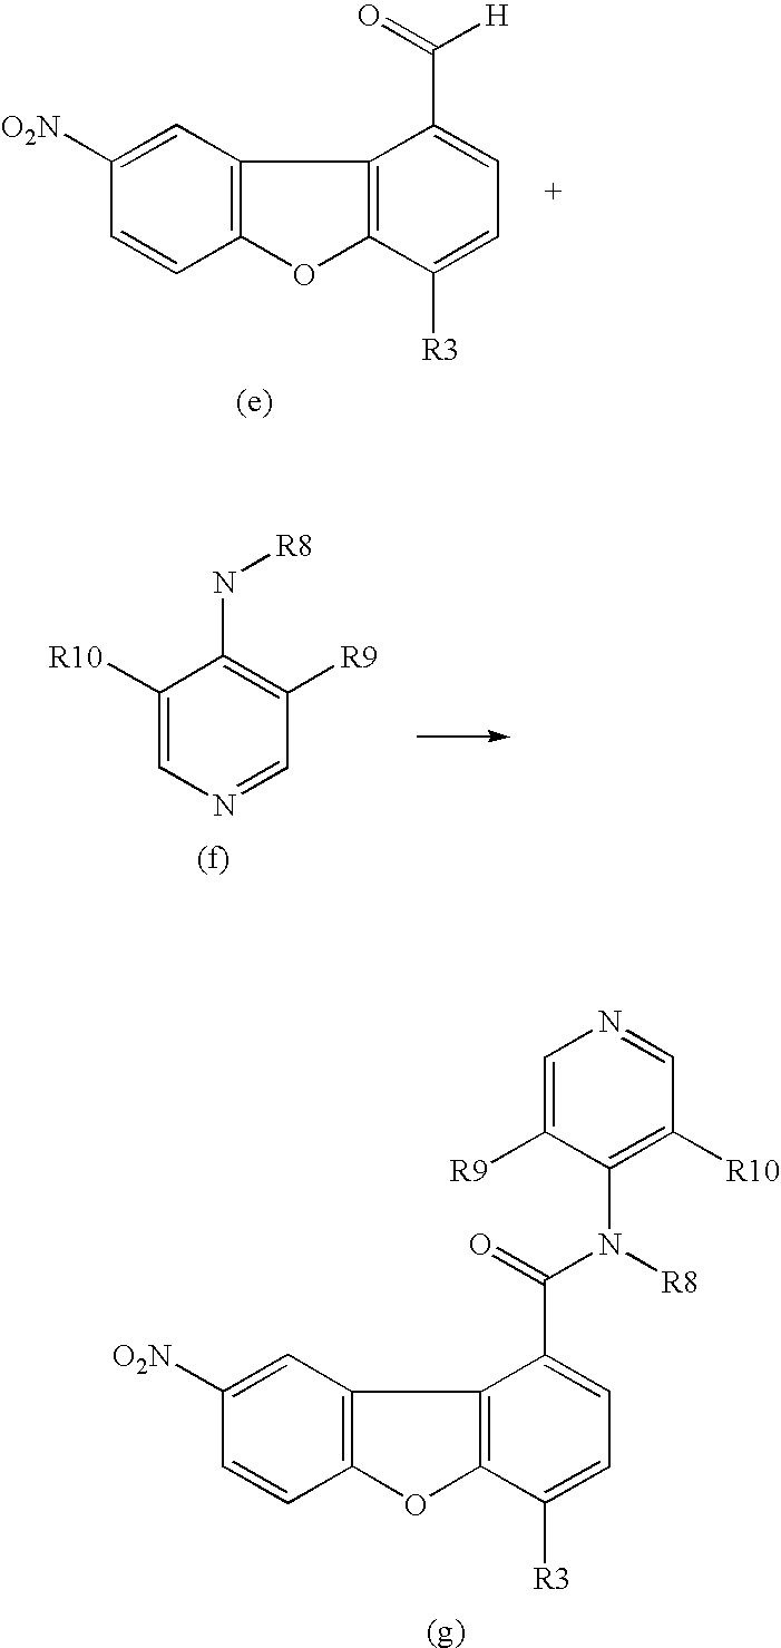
C1([O2N])=CC2=C(C=C1)OC1=C2C(C(=O)[H])=CC=C1[R3].C1=C([R10])C(N[R8])=C([R9])C=N1.C1([O2N])=CC2=C(C=C1)OC1=C2C(C(=O)N(C2=C([R10])C=NC=C2[R9])[R8])=CC=C1[R3]
